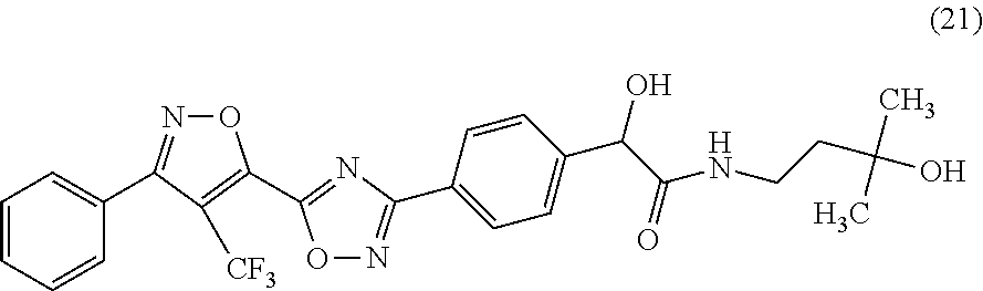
O1N=C(C2=CC=CC=C2)C([CF3])=C1C1=NC(C2=CC=C(C(C(=O)NCCC(O)(C)C)O)C=C2)=NO1
